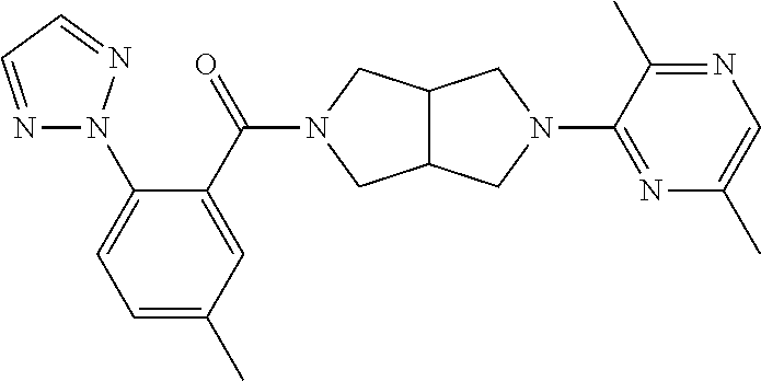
C12C(CN(C(C3=CC(C)=CC=C3N3N=CC=N3)=O)C1)CN(C1=NC(C)=CN=C1C)C2
